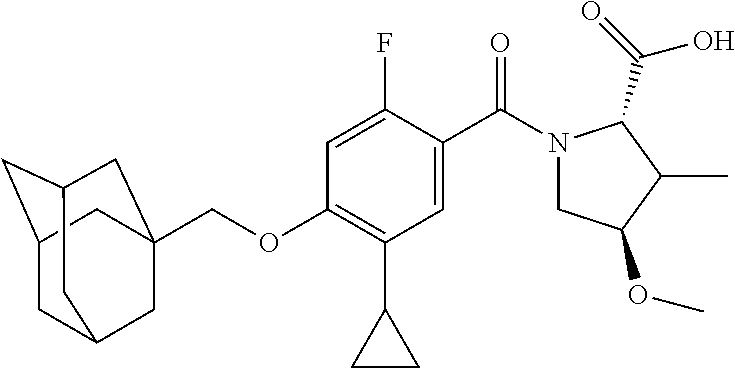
C1C2CC3CC(COC4=C(C5CC5)C=C(C(=O)N5CC(OC)C(C)C5C(O)=O)C(F)=C4)(CC1C3)C2
